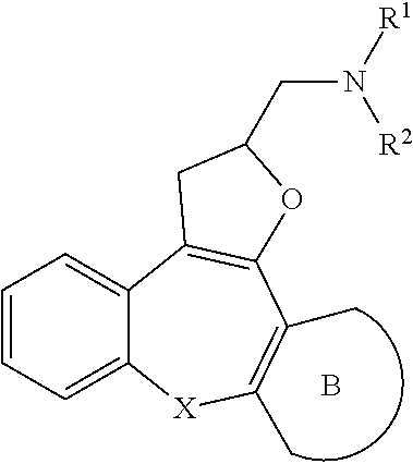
B.C12=CC=CC=C1[X]C(C)=C(C)C1=C2CC(CN([R1])[R2])O1
